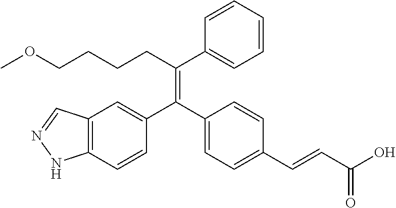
C12=C(C=CC(C(C3=CC=C(C=CC(O)=O)C=C3)=C(CCCCOC)C3=CC=CC=C3)=C1)NN=C2
